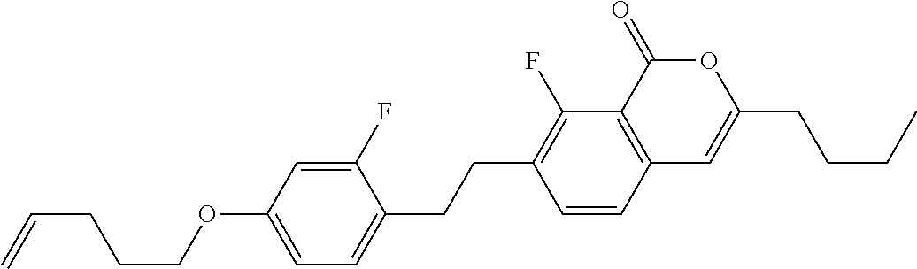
C12=C(C(=O)OC(CCCC)=C1)C(F)=C(CCC1=CC=C(OCCCC=C)C=C1F)C=C2
